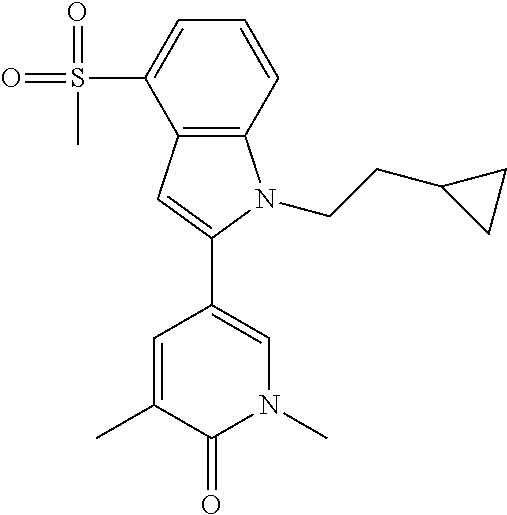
C1(C2=CN(C)C(=O)C(C)=C2)=CC2=C(N1CCC1CC1)C=CC=C2S(=O)(=O)C
